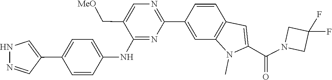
C1(F)(F)CN(C(C2=CC3=C(C=C(C4=NC=C(C[MeO])C(NC5=CC=C(C6=CNN=C6)C=C5)=N4)C=C3)N2C)=O)C1
